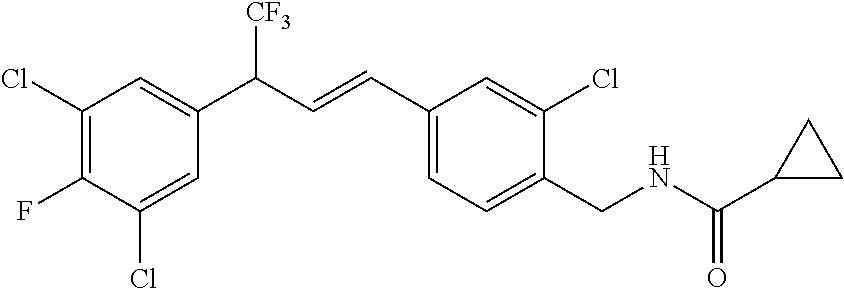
C1(Cl)=C(F)C(Cl)=CC(C(C=CC2=CC=C(CNC(C3CC3)=O)C(Cl)=C2)[CF3])=C1
